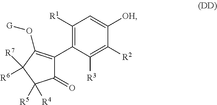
C1([R2])=C([R3])C(C2=C(O[G])C([R6])([R7])C([R4])([R5])C2=O)=C([R1])C=C1[OH]
